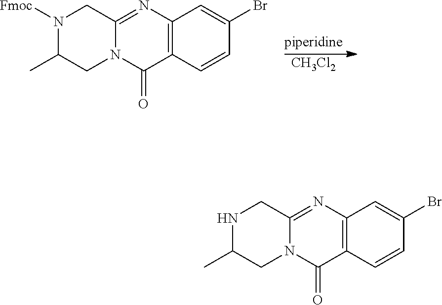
N1C(C)CN2C(=NC3=C(C2=O)C=CC(Br)=C3)C1.N1([Fmoc])C(C)CN2C(=NC3=C(C2=O)C=CC(Br)=C3)C1.[CH3Cl2]
